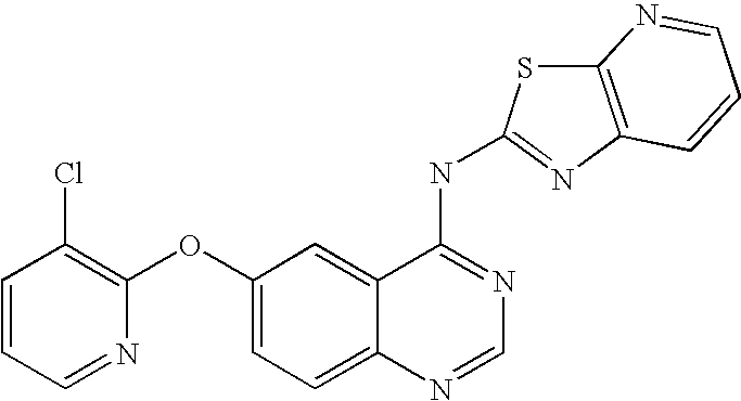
C1=CC=NC(OC2=CC=C3C(=C2)C(NC2=NC4=C(S2)N=CC=C4)=NC=N3)=C1Cl
